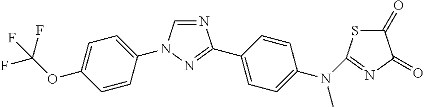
C1=CC(N2C=NC(C3=CC=C(N(C)C4=NC(=O)C(=O)S4)C=C3)=N2)=CC=C1OC(F)(F)F
